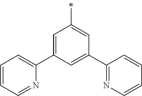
C1=C(C2=CC=CC=N2)C=C(C2=NC=CC=C2)C=C1C
